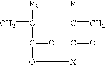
C(O[X]C(=O)C(=C)[R4])(C([R3])=C)=O
